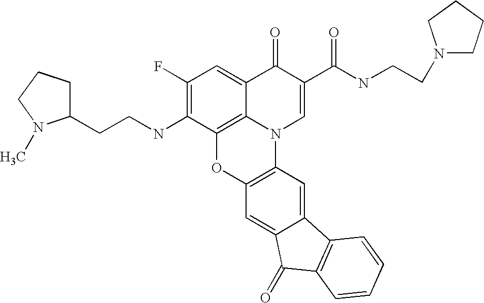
C1(F)=C(NCCC2CCCN2C)C2=C3C(=C1)C(=O)C(C(=O)NCCN1CCCC1)=CN3C1=C(O2)C=C2C(=C1)C1=C(C2=O)C=CC=C1
